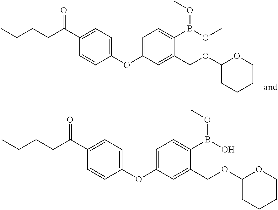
C1(C(CCCC)=O)=CC=C(OC2=CC=C(B(OC)OC)C(COC3CCCCO3)=C2)C=C1.C1(C(CCCC)=O)=CC=C(OC2=CC=C(B(O)OC)C(COC3CCCCO3)=C2)C=C1
